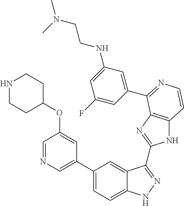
C1(C2=CN=CC(OC3CCNCC3)=C2)=CC=C2C(=C1)C(C1=NC3=C(N1)C=CN=C3C1=CC(NCCN(C)C)=CC(F)=C1)=NN2
